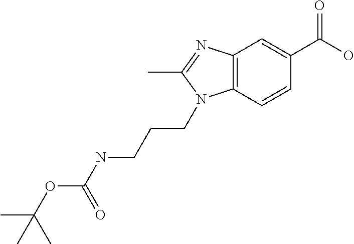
C12=C(C=CC(C(O)=O)=C1)N(CCCNC(OC(C)(C)C)=O)C(C)=N2
